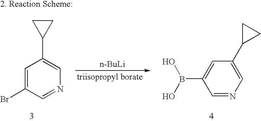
C1=C(Br)C=NC=C1C1CC1.[n-BuLi].C1=NC=C(C2CC2)C=C1B(O)O
